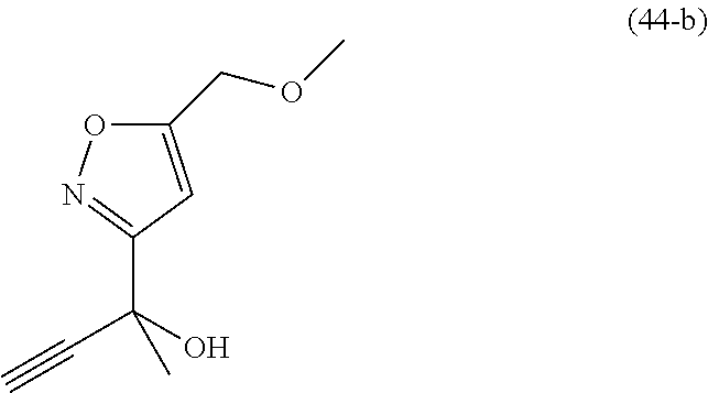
C1(COC)=CC(C(O)(C#C)C)=NO1
